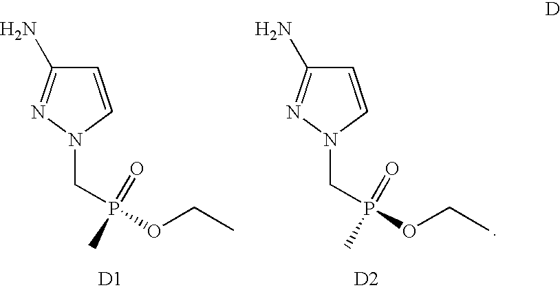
C1=CN(CP(OCC)(=O)C)N=C1N.C1=CN(CP(OCC)(=O)C)N=C1N.[D1].[D2]
